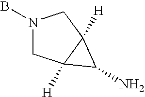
BN1CC2([H])C([H])(C1)C2N
